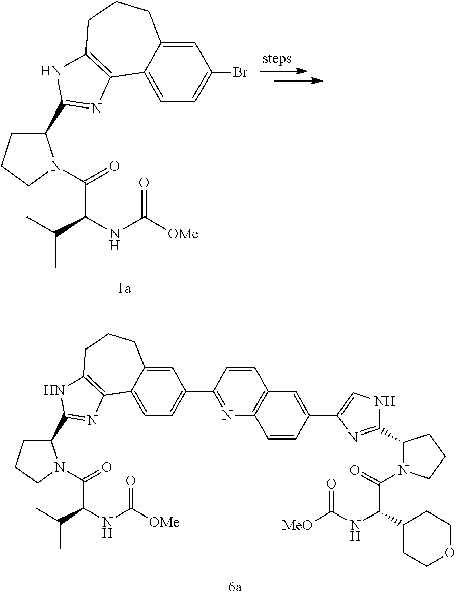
C1=C2C(=CC(C3=NC4=C(C=C3)C=C(C3=CNC(C5N(C(=O)C(C6CCOCC6)NC([MeO])=O)CCC5)=N3)C=C4)=C1)CCCC1=C2N=C(C2CCCN2C(=O)C(NC([OMe])=O)C(C)C)N1.C1=C2C(=CC(Br)=C1)CCCC1=C2N=C(C2CCCN2C(=O)C(NC([OMe])=O)C(C)C)N1
